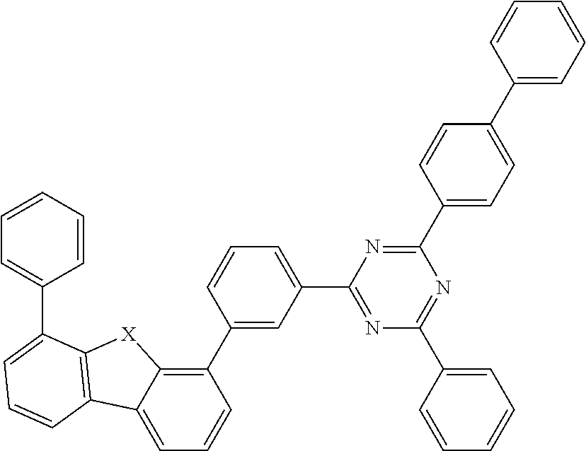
C1(C2=CC(C3=NC(C4=CC=CC=C4)=NC(C4=CC=C(C5=CC=CC=C5)C=C4)=N3)=CC=C2)=C2C(=CC=C1)C1=C([X]2)C(C2=CC=CC=C2)=CC=C1
